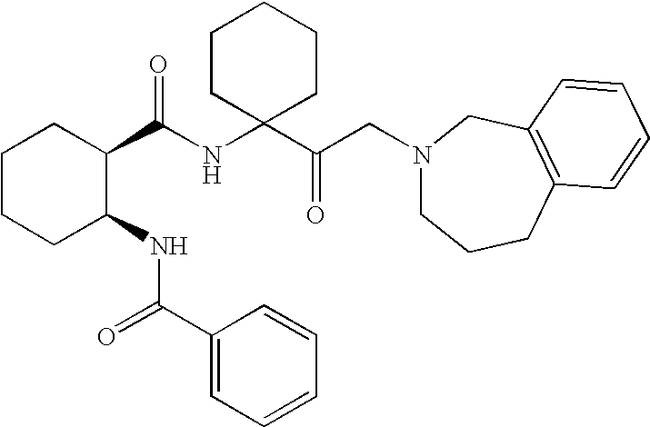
C1CCC(NC(C2=CC=CC=C2)=O)C(C(NC2(C(CN3CCCC4=C(C3)C=CC=C4)=O)CCCCC2)=O)C1
